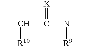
CC(C(N(C)[R9])=[X])[R10]
